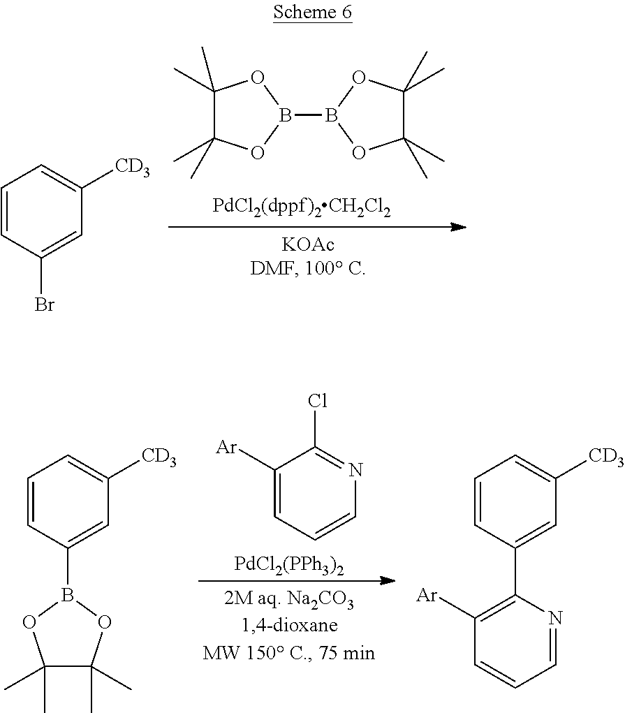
B1(B2OC(C)(C)C(C)(C)O2)OC(C)(C)C(C)(C)O1.C1=CC(Br)=CC([CD3])=C1.C1([Ar])=CC=CN=C1Cl.[PdCl2(PPh3)2].C1=CC(B2OC(C)(C)C(C)(C)O2)=CC([CD3])=C1.C1=CC(C2=C([Ar])C=CC=N2)=CC([CD3])=C1
